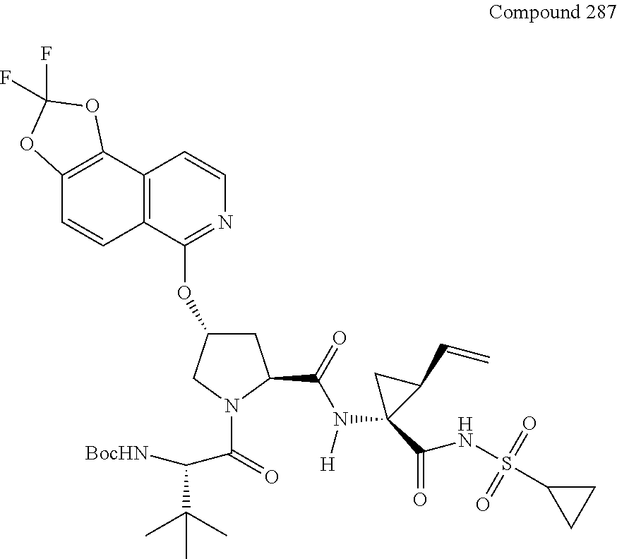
C12=C(C3=C(C=C1)C(OC1CC(C(N(C4(C(=O)NS(=O)(=O)C5CC5)C(C=C)C4)[H])=O)N(C(=O)C(C(C)(C)C)[BocHN])C1)=NC=C3)OC(F)(F)O2
